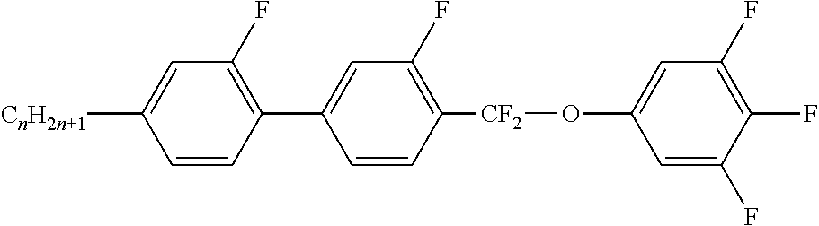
C1(C2=C(F)C=C([CnH2n+1])C=C2)=CC(F)=C([CF2]OC2=CC(F)=C(F)C(F)=C2)C=C1
